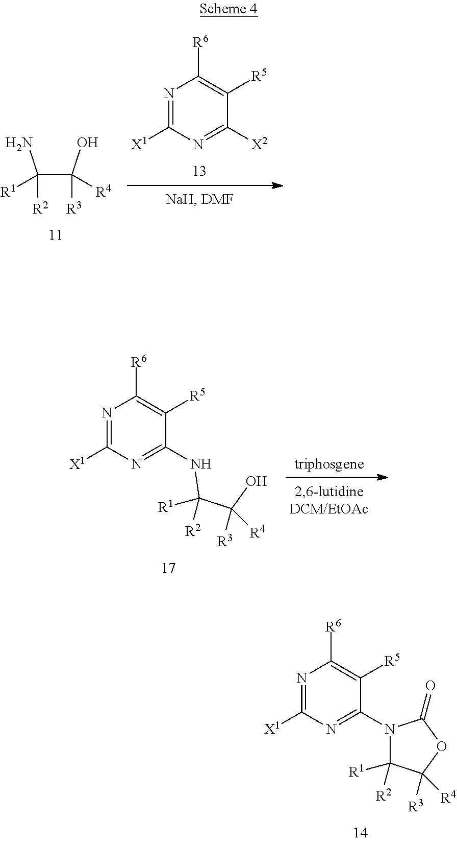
N1=C([X1])N=C([X2])C([R5])=C1[R6].C(C(O)([R4])[R3])(N)([R1])[R2].N1=C([X1])N=C(NC(C(O)([R3])[R4])([R1])[R2])C([R5])=C1[R6].N1=C([X1])N=C(N2C([R1])([R2])C([R3])([R4])OC2=O)C([R5])=C1[R6]
